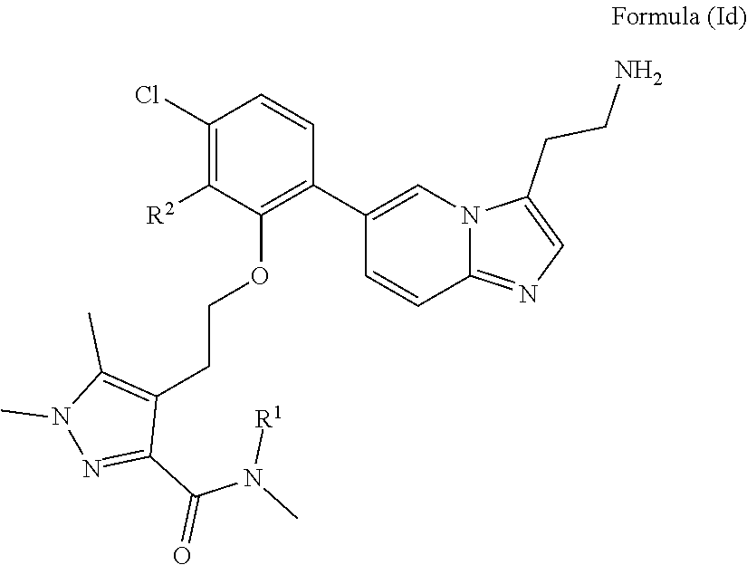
[R1]N(C)C(C1=NN(C)C(C)=C1CCOC1=C(C2=CN3C(=NC=C3CCN)C=C2)C=CC(Cl)=C1[R2])=O
